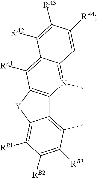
C12=C(C)C([RB3])=C([RB2])C([RB1])=C1[Y]C1=C2N(C)=C2C(=C1[RA1])C([RA2])=C([RA3])C([RA4])=C2
